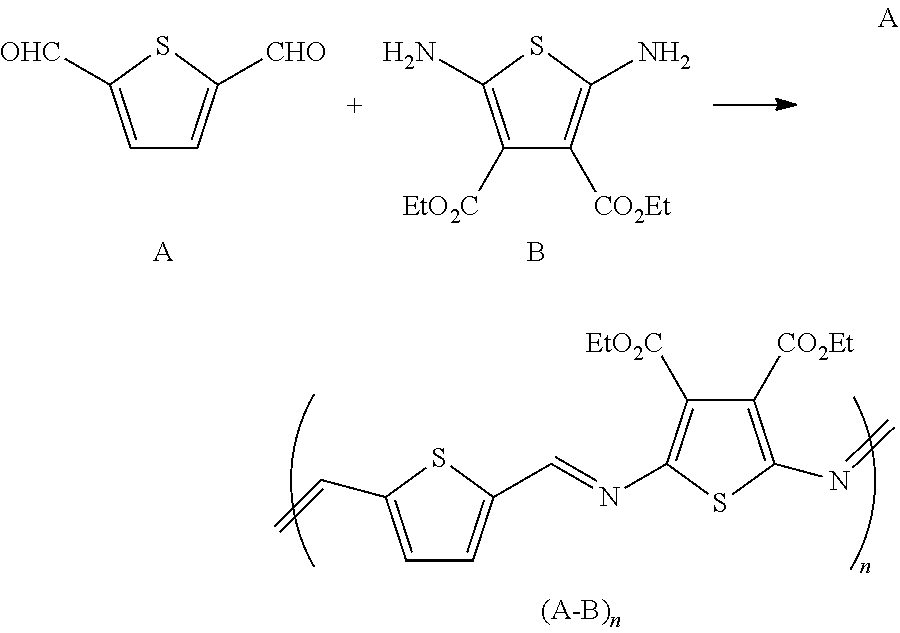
C1([EtO2C])=C(N=CC2=CC=C(C=C)S2)SC(N=C)=C1[CO2Et].[CHO]C1=CC=C([OHC])S1.NC1=C([CO2Et])C([EtO2C])=C(N)S1.[A].B
